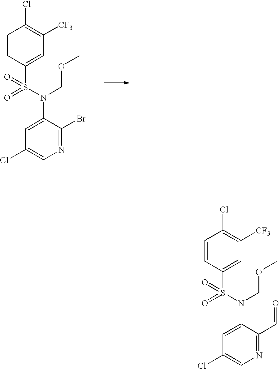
C1=CC(S(N(COC)C2=CC(Cl)=CN=C2Br)(=O)=O)=CC([CF3])=C1Cl.C1=CC(S(N(COC)C2=CC(Cl)=CN=C2C=O)(=O)=O)=CC([CF3])=C1Cl
